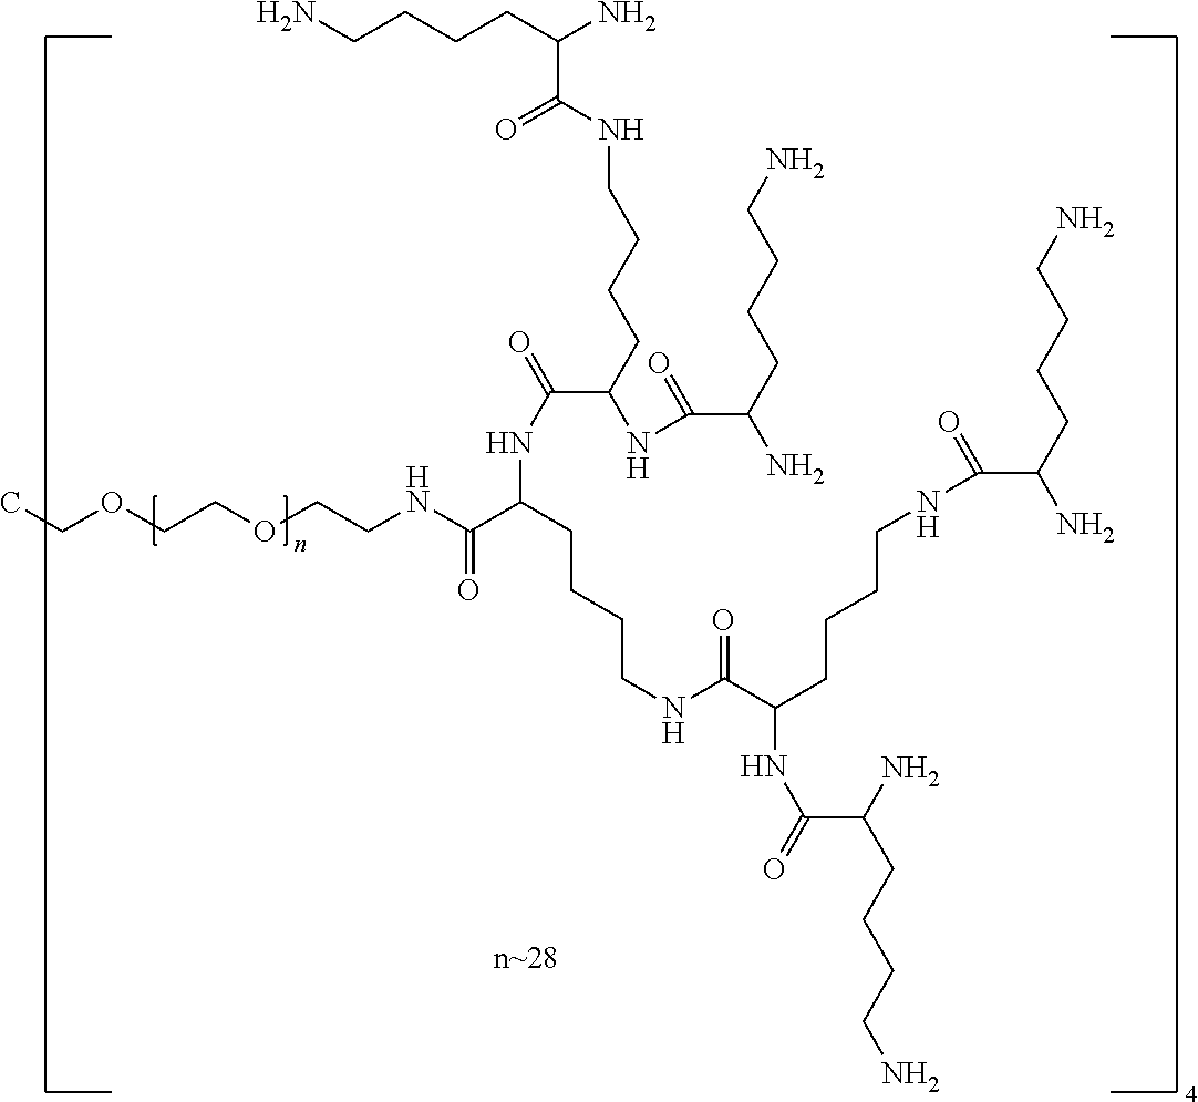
NCCCCC(N)C(NCCCCC(C(NC(C(NCCOCCOCC)=O)CCCCNC(=O)C(NC(C(N)CCCCN)=O)CCCCNC(=O)C(N)CCCCN)=O)NC(=O)C(N)CCCCN)=O
